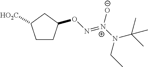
C1CC(ON=[N+](N(C(C)(C)C)CC)[O-])CC1[HO2C]
